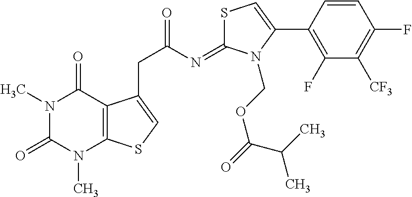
S1C(=NC(=O)CC2=CSC3=C2C(=O)N(C)C(=O)N3C)N(COC(=O)C(C)C)C(C2=C(F)C([CF3])=C(F)C=C2)=C1
